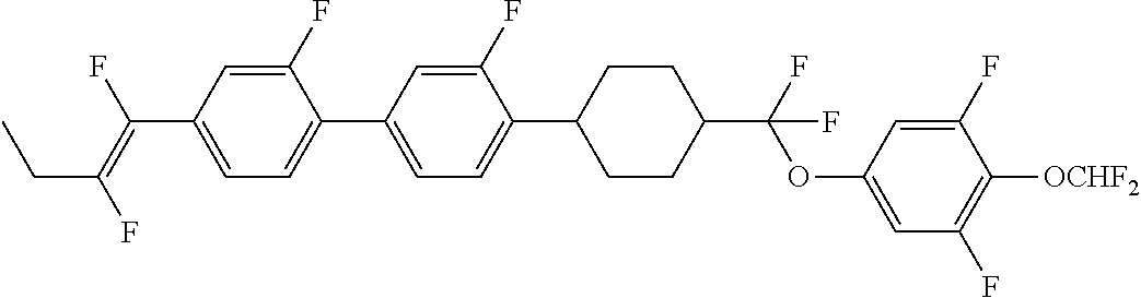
C1=C(F)C(C2=CC=C(C3CCC(C(OC4=CC(F)=C([OCHF2])C(F)=C4)(F)F)CC3)C(F)=C2)=CC=C1C(F)=C(F)CC
